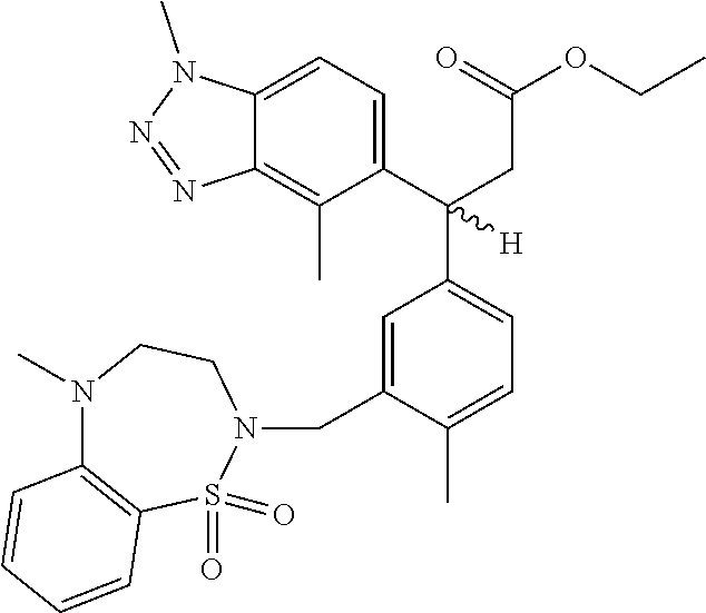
C1=C(CN2CCN(C)C3=C(S2(=O)=O)C=CC=C3)C(C)=CC=C1C(C1=CC=C2C(=C1C)N=NN2C)(CC(=O)OCC)[H]
